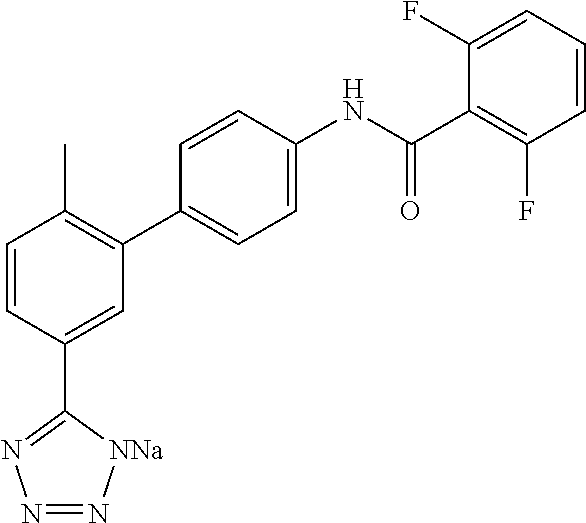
C1=CC(C2=NN=N[NNa]2)=CC(C2=CC=C(NC(C3=C(F)C=CC=C3F)=O)C=C2)=C1C
